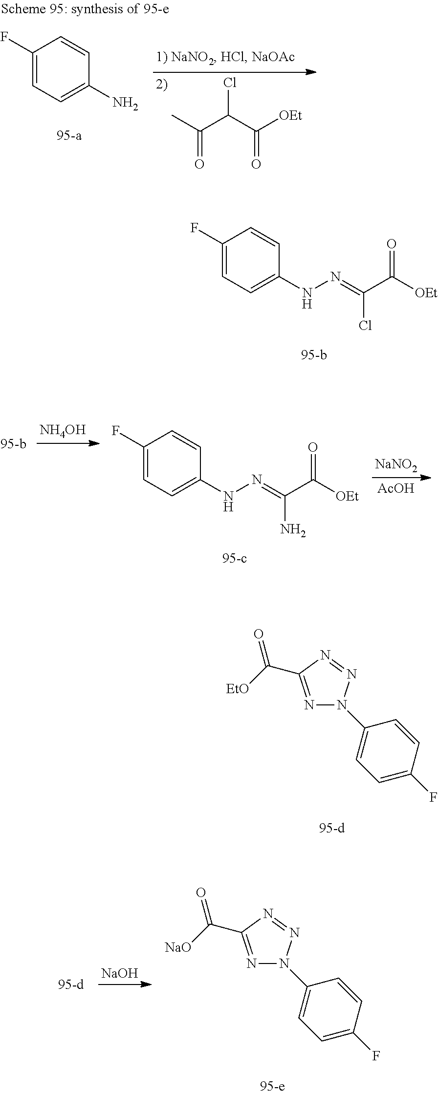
N1=C(C([EtO])=O)N=NN1C1=CC=C(F)C=C1.C1(F)=CC=C(N)C=C1.C(=O)(C)C(C([OEt])=O)Cl.C1(F)=CC=C(NN=C(C([OEt])=O)Cl)C=C1.[NaNO2].[AcOH].C1(F)=CC=C(NN=C(C([OEt])=O)N)C=C1.[NH4OH].[NaOH].N1=C(C([NaO])=O)N=NN1C1=CC=C(F)C=C1
